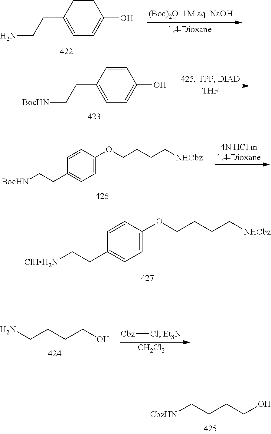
C1=C(CCN)C=CC(O)=C1.C1=C(CC[BocHN])C=CC(O)=C1.[THF].C1=CC(OCCCC[NHCbz])=CC=C1CC[BocHN].C1=CC(OCCCC[NHCbz])=CC=C1CC[ClHH2N].[CbzHN]CCCCO.NCCCCO.[CH2Cl2].[Cbz]Cl
